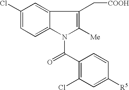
C1(Cl)=CC=C2C(=C1)C(C[COOH])=C([Me])N2C(=O)C1=C(Cl)C=C([R5])C=C1
